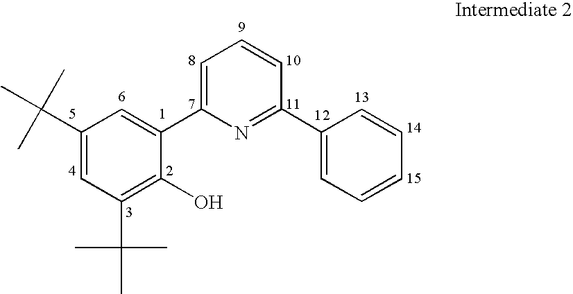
C1(C(C)(C)C)=CC(C(C)(C)C)=C(O)C(C2=CC=CC(C3=CC=CC=C3)=N2)=C1
